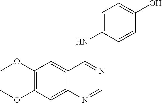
C1(OC)=C(OC)C=C2C(=C1)C(NC1=CC=C(O)C=C1)=NC=N2
